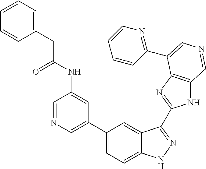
C1(C2=CN=CC(NC(CC3=CC=CC=C3)=O)=C2)=CC=C2C(=C1)C(C1=NC3=C(N1)C=NC=C3C1=NC=CC=C1)=NN2
